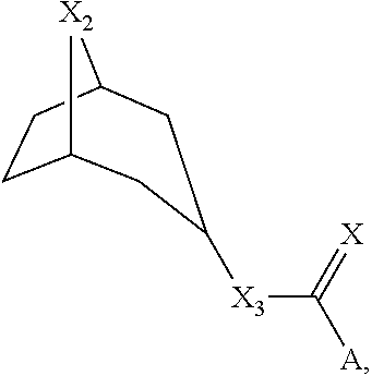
C12CCC([X2]1)CC([X3]C([A])=[X])C2
